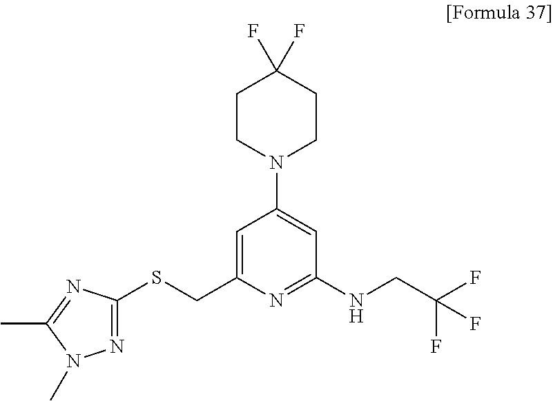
C1=C(CSC2=NN(C)C(C)=N2)N=C(NCC(F)(F)F)C=C1N1CCC(F)(F)CC1
